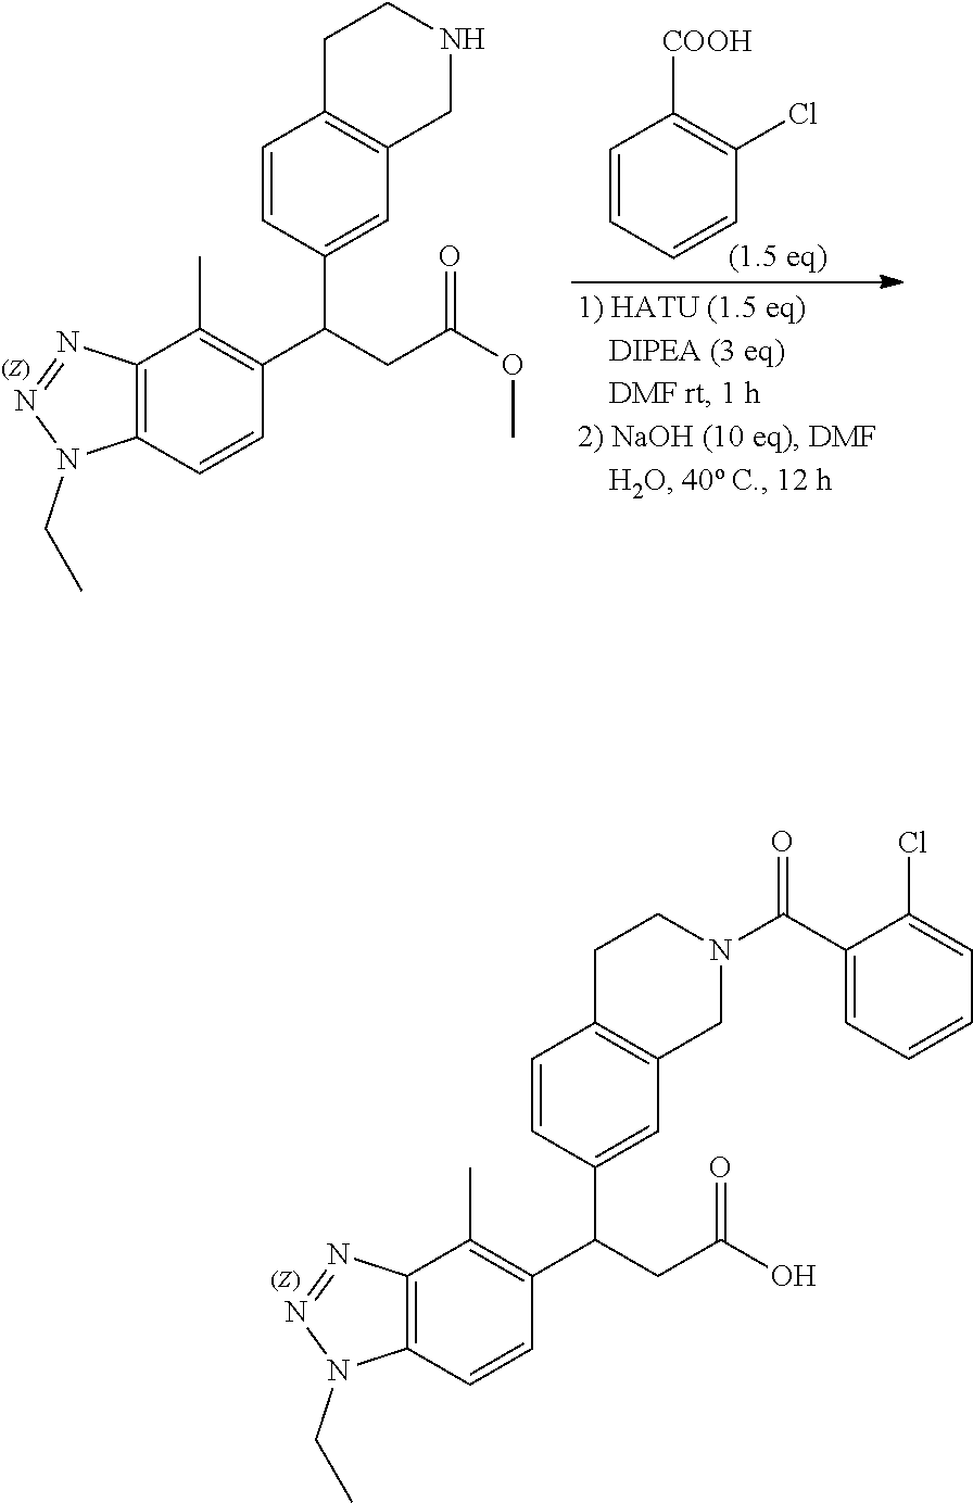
C12=C(C=CC(C(CC(O)=O)C3=CC4=C(C=C3)CCN(C(C3=CC=CC=C3Cl)=O)C4)=C1C)N(CC)N=N2.C12=C(C=CC(C(CC(OC)=O)C3=CC4=C(C=C3)CCNC4)=C1C)N(CC)N=N2.C1=CC=CC(Cl)=C1[COOH]
